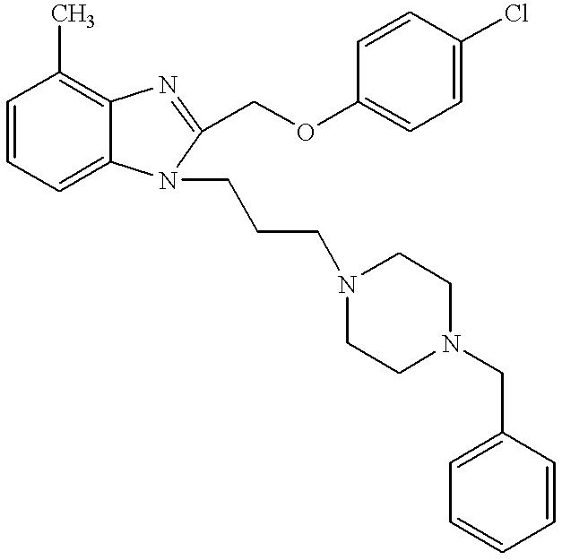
C1=CC=C2C(=C1C)N=C(COC1=CC=C(Cl)C=C1)N2CCCN1CCN(CC2=CC=CC=C2)CC1
